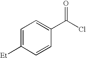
C1=C([Et])C=CC(C(Cl)=O)=C1
